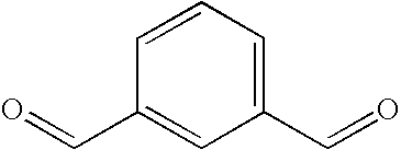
C1(C=O)=CC=CC(C=O)=C1
